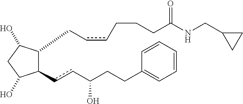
C1(ccC(CCC2=CC=CC=C2)O)C(CccCCCC(NCC2CC2)=O)C(O)CC1O
